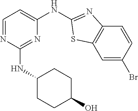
C1=NC(NC2CCC(O)CC2)=NC(NC2=NC3=C(C=C(Br)C=C3)S2)=C1
